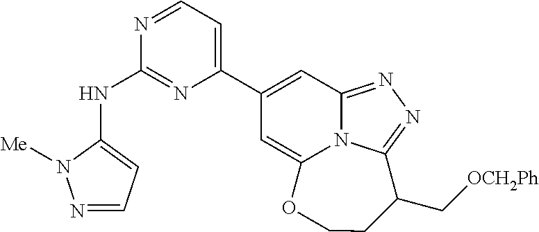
N1=CC=C(C2=CC3=NN=C4N3C(=C2)OCCC4C[OCH2Ph])N=C1NC1=CC=NN1[Me]
